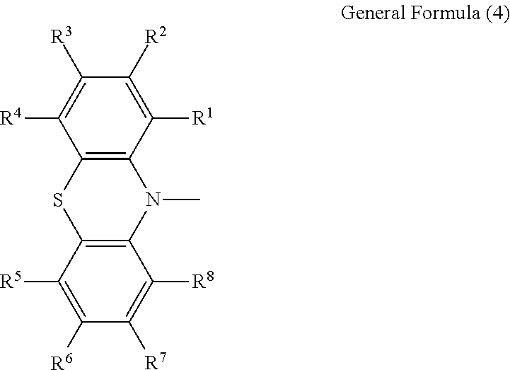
C12=C(C([R1])=C([R2])C([R3])=C1[R4])N(C)C1=C(S2)C([R5])=C([R6])C([R7])=C1[R8]
